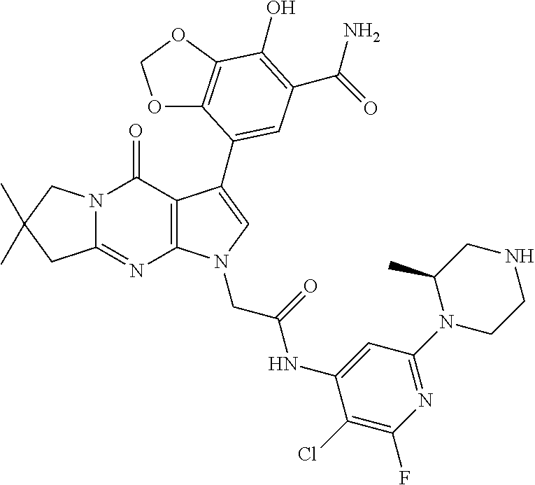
C12=NC3=C(C(=O)N1CC(C)(C)C2)C(C1=CC(C(=O)N)=C(O)C2=C1OCO2)=CN3CC(=O)NC1=CC(N2CCNCC2C)=NC(F)=C1Cl
